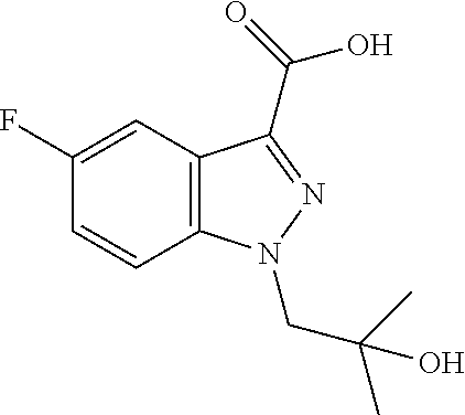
C1=C(F)C=CC2=C1C(C(=O)O)=NN2CC(C)(C)O
